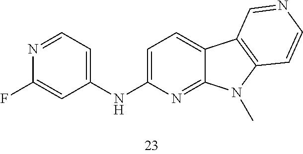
C1=C(NC2=CC=NC(F)=C2)N=C2C(=C1)C1=C(N2C)C=CN=C1
